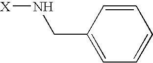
[X]NCC1=CC=CC=C1
